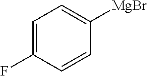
C1=C(F)C=CC([MgBr])=C1
